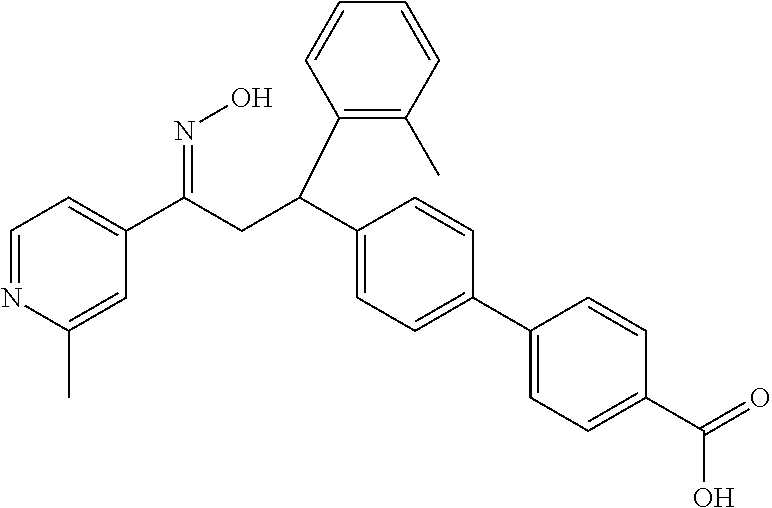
C1=NC(C)=CC(C(CC(C2=CC=C(C3=CC=C(C(O)=O)C=C3)C=C2)C2=C(C)C=CC=C2)=NO)=C1
